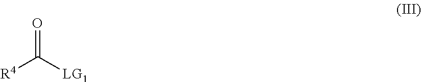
O=C([LG1])[R4]
